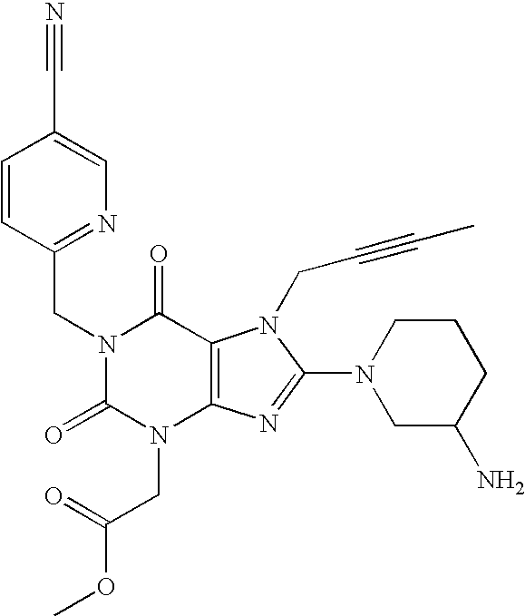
C1=CC(CN2C(=O)N(CC(OC)=O)C3=C(C2=O)N(CC#CC)C(N2CC(N)CCC2)=N3)=NC=C1C#N
